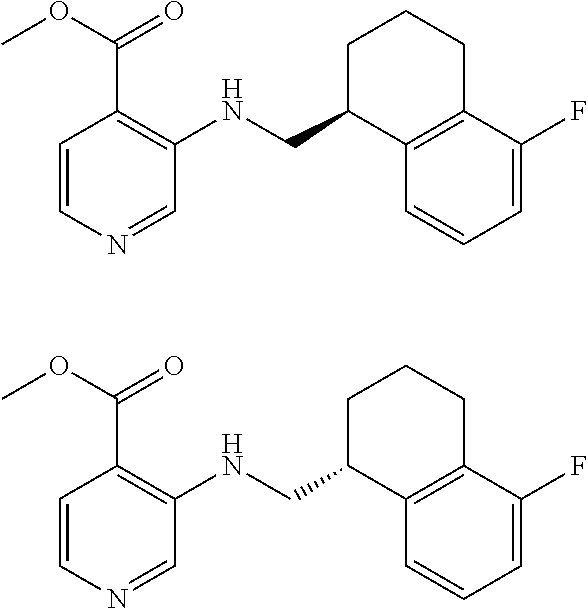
C1=CN=CC(NCC2C3=C(CCC2)C(F)=CC=C3)=C1C(OC)=O.C1=CN=CC(NCC2C3=C(CCC2)C(F)=CC=C3)=C1C(OC)=O
